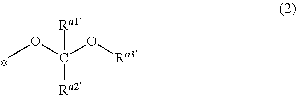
COC(O[Ra3])([Ra1])[Ra2]
